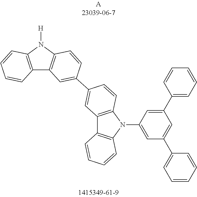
C12=C(N([H])C3=C1C=C(C1=CC4=C(N(C5=CC(C6=CC=CC=C6)=CC(C6=CC=CC=C6)=C5)C5=C4C=CC=C5)C=C1)C=C3)C=CC=C2
